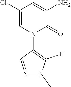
C1(Cl)=CN(C2=C(F)N(C)N=C2)C(=O)C(N)=C1
